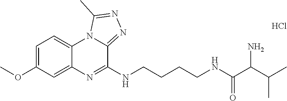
C1=C(OC)C=C2C(=C1)N1C(=NN=C1C)C(NCCCCNC(C(C(C)C)N)=O)=N2.Cl
